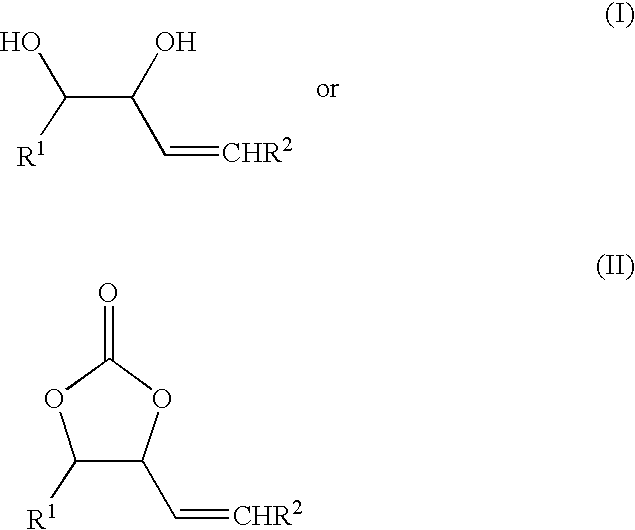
C(C(C=[CHR2])O)([R1])O.C1([R1])C(C=[CHR2])OC(=O)O1
